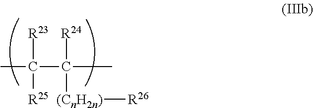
C([R23])(C)([R25])C([R24])([(CnH2n)][R26])C
